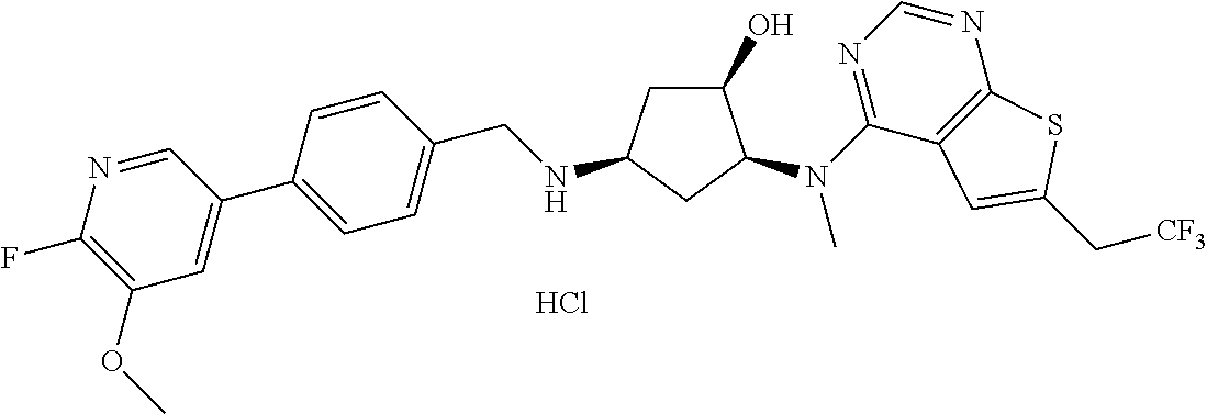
C1C(O)C(N(C2=NC=NC3=C2C=C(C[CF3])S3)C)CC1NCC1=CC=C(C2=CC(OC)=C(F)N=C2)C=C1.Cl
